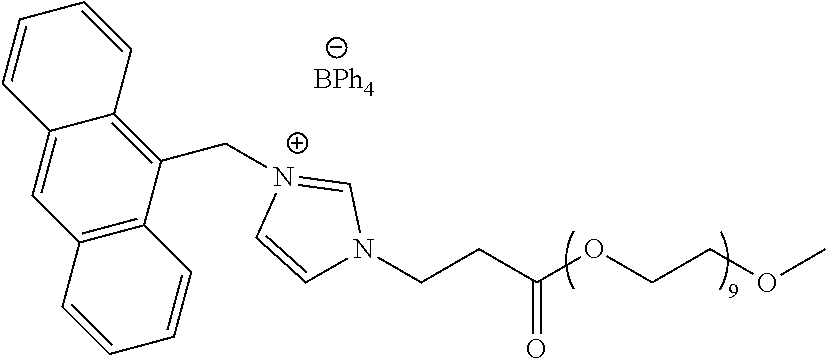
C12=C(C(C[N+]3=CN(CCC(OCCOC)=O)C=C3)=C3C(=C1)C=CC=C3)C=CC=C2.[BPh4]
